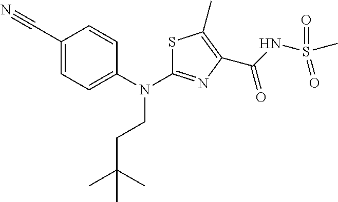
C1(C#N)=CC=C(N(CCC(C)(C)C)C2=NC(C(=O)NS(C)(=O)=O)=C(C)S2)C=C1
